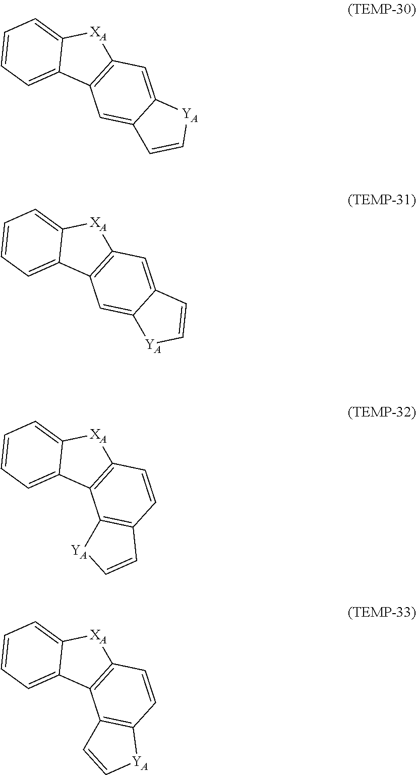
C12=CC3=C(C=C1C=C[YA]2)C1=CC=CC=C1[XA]3.C12=CC3=C(C=C1[YA]C=C2)C1=CC=CC=C1[XA]3.C1=CC2=C(C3=C1C=C[YA]3)C1=CC=CC=C1[XA]2.C1=CC2=C(C3=C1[YA]C=C3)C1=CC=CC=C1[XA]2
